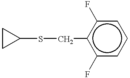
C1CC1SCc1c(F)cccc1F
